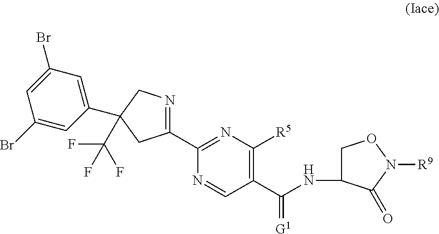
C1=C(Br)C=C(C2(C(F)(F)F)CN=C(C3=NC([R5])=C(C(NC4CON([R9])C4=O)=[G1])C=N3)C2)C=C1Br
